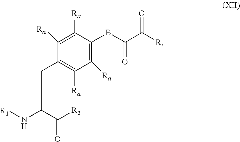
C1([Ra])=C([Ra])C(CCC(N[R1])C([R2])=O)=C([Ra])C([Ra])=C1BC(=O)C([R])=O
